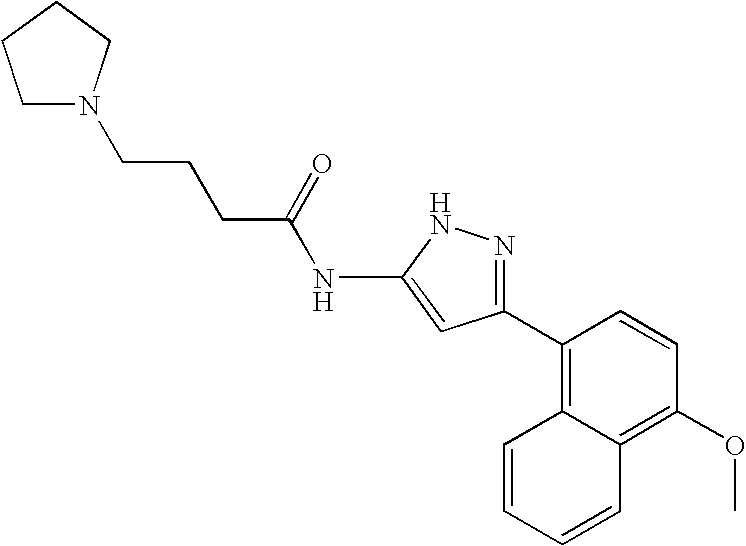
N(C1=CC(C2=C3C(=C(OC)C=C2)C=CC=C3)=NN1)C(CCCN1CCCC1)=O
